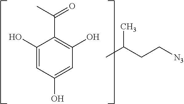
C1(O)=C(C(=O)C)C(O)=CC(O)=C1.CC(CC[N3])C
